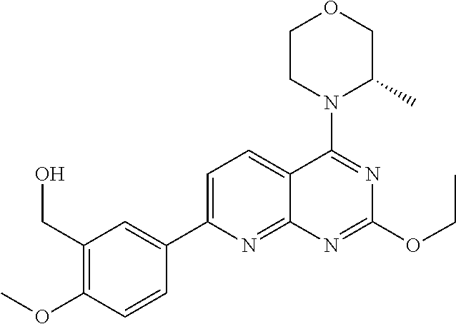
C1=C(C2=CC(CO)=C(OC)C=C2)N=C2C(=C1)C(N1C(C)COCC1)=NC(OCC)=N2
